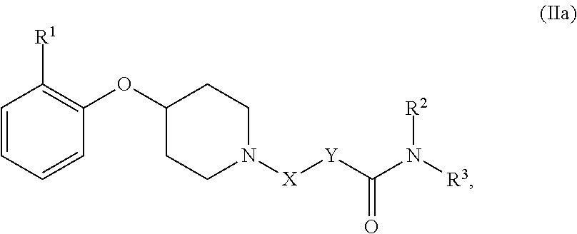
C1=CC(OC2CCN([X][Y]C(N([R3])[R2])=O)CC2)=C([R1])C=C1
